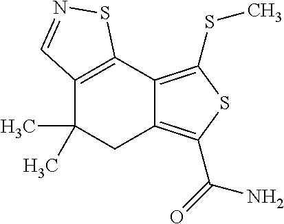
C12=C(C3=C(SC)SC(C(=O)N)=C3CC1(C)C)SN=C2
